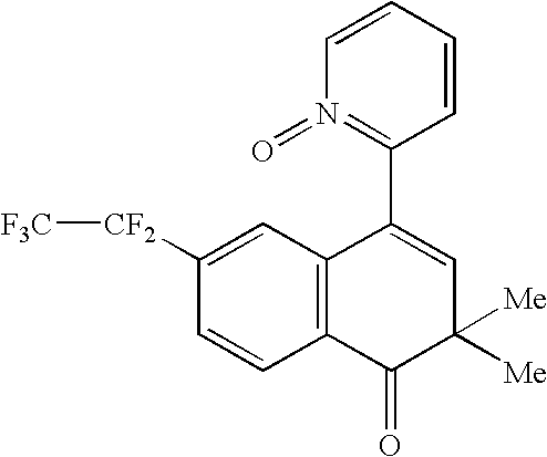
C1=CC2=C(C=C1[CF2][F3C])C(C1=N(=O)C=CC=C1)=CC([Me])([Me])C2=O
